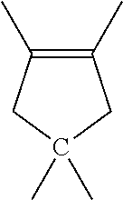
C1(C)=C(C)CC(C)(C)C1
